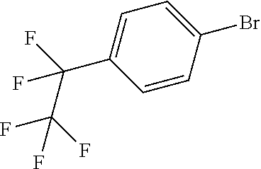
C1=CC(Br)=CC=C1C(F)(C(F)(F)F)F
